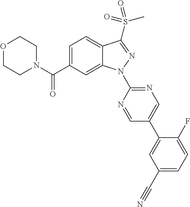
C12=CC=C(C(N3CCOCC3)=O)C=C1N(C1=NC=C(C3=CC(C#N)=CC=C3F)C=N1)N=C2S(=O)(C)=O
